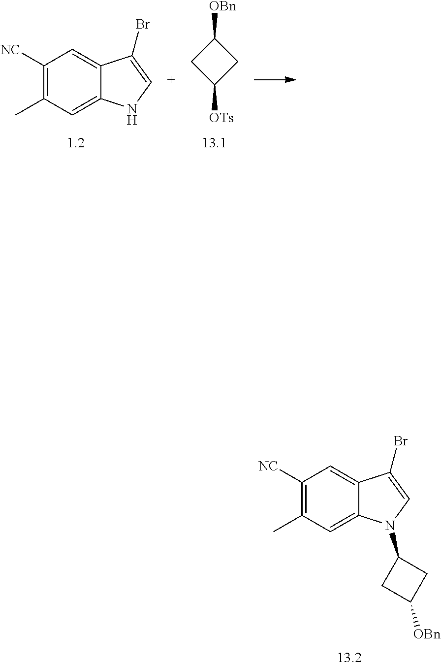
C1([NC])=C(C)C=C2C(=C1)C(Br)=CN2C1CC([OBn])C1.C1([OBn])CC([OTs])C1.C1([NC])=C(C)C=C2C(=C1)C(Br)=CN2
